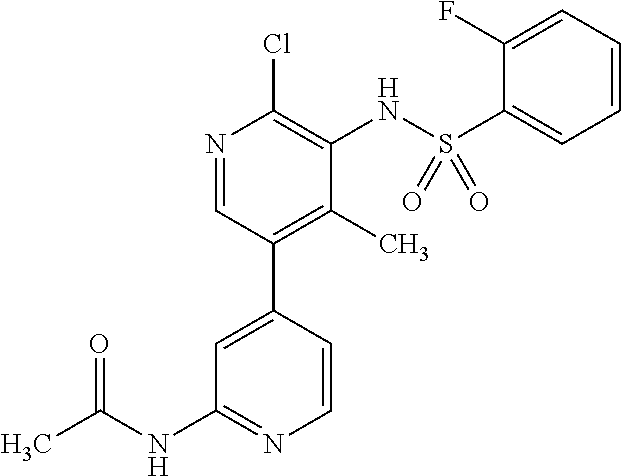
C(NC1=NC=CC(C2=C(C)C(NS(C3=CC=CC=C3F)(=O)=O)=C(Cl)N=C2)=C1)(C)=O
